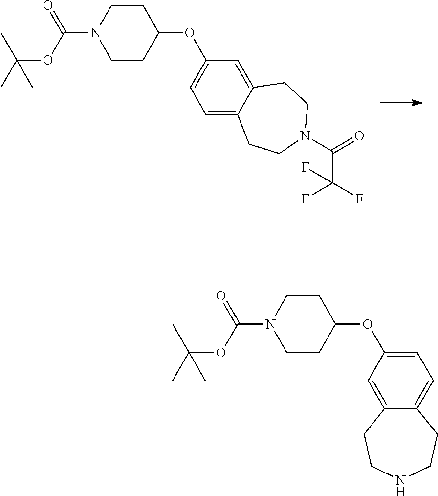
C1CC(OC2=CC=C3C(=C2)CCN(C(=O)C(F)(F)F)CC3)CCN1C(OC(C)(C)C)=O.C1CC(OC2=CC=C3C(=C2)CCNCC3)CCN1C(OC(C)(C)C)=O
